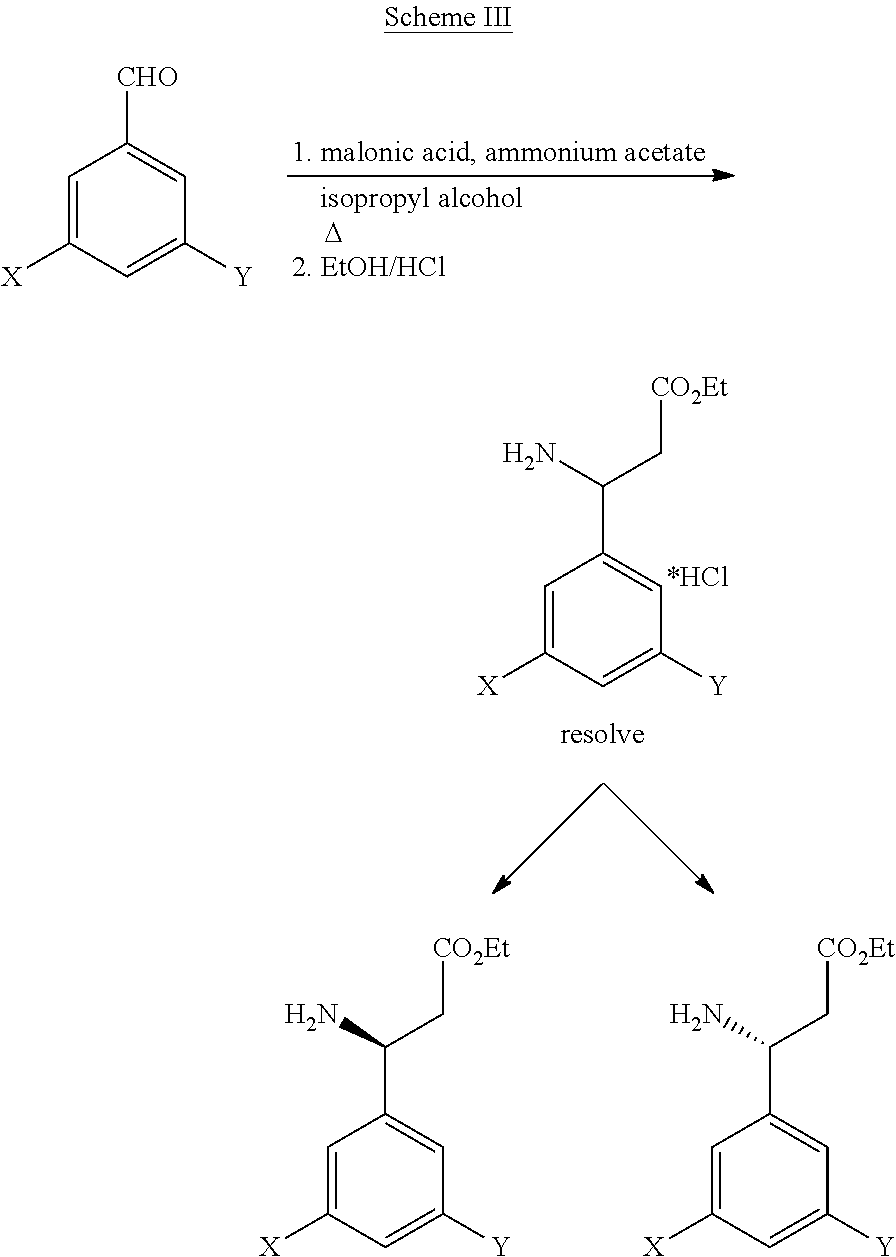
C1=C([X])C=C([Y])C=C1C(N)C[CO2Et].C1=C([X])C=C([Y])C=C1C(N)C[CO2Et].C1=C([X])C=C([Y])C=C1C(N)C[CO2Et].C1=C([X])C=C([Y])C=C1[CHO].[D]
